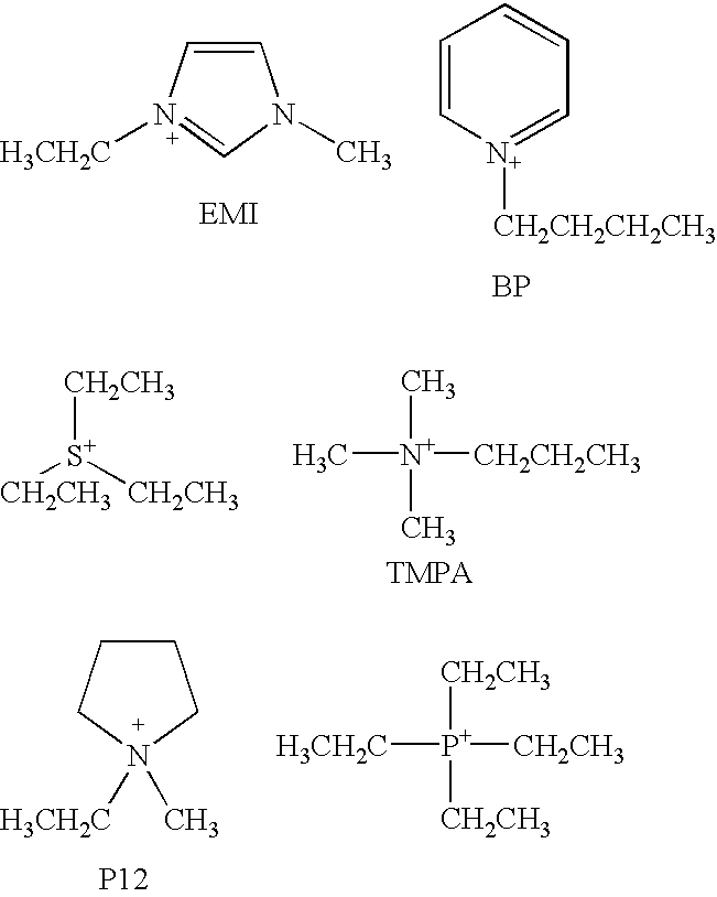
C1=C[N+]([H3CH2C])=CN1C.C1=C[N+]([CH2CH2CH2CH3])=CC=C1.[BP].[CH2CH3][S+]([CH2CH3])[CH2CH3].[N+](C)(C)(C)[CH2CH2CH3].C1CC[N+]([H3CH2C])(C)C1.[P+]([CH2CH3])([CH2CH3])([H3CH2C])[CH2CH3].[P12]
